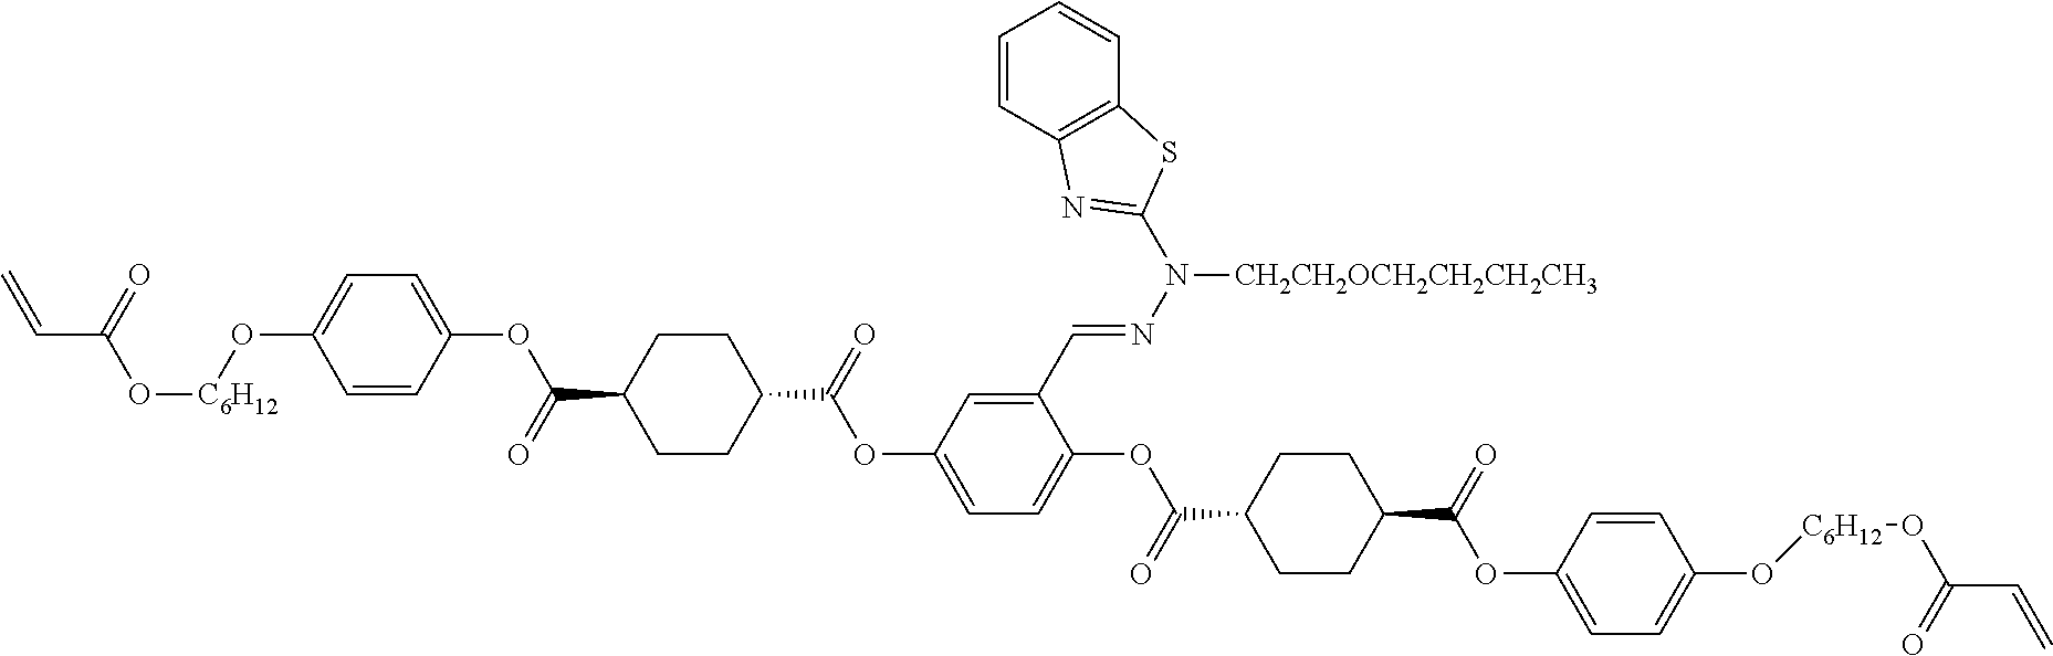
C1=C(OC(C2CCC(C(=O)OC3=CC=C(O[C6H12]OC(C=C)=O)C=C3)CC2)=O)C=C(C=NN([CH2CH2OCH2CH2CH2CH3])C2=NC3=C(S2)C=CC=C3)C(OC(C2CCC(C(=O)OC3=CC=C(O[C6H12]OC(C=C)=O)C=C3)CC2)=O)=C1
